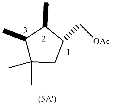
C1(C)C(C)(C)CC(C[OAc])C1C
